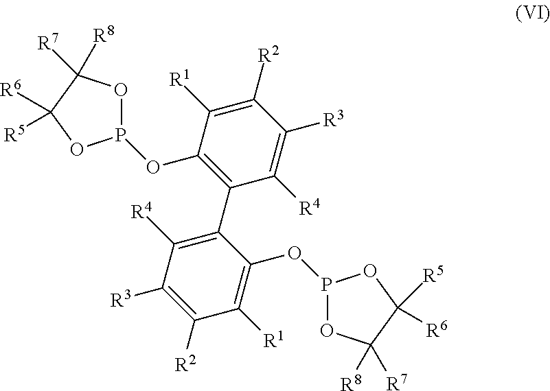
C1([R2])=C([R1])C(OP2OC([R7])([R8])C([R6])([R5])O2)=C(C2=C([R4])C([R3])=C([R2])C([R1])=C2OP2OC([R8])([R7])C([R6])([R5])O2)C([R4])=C1[R3]
